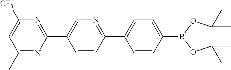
C1(C)=NC(C2=CN=C(C3=CC=C(B4OC(C)(C)C(C)(C)O4)C=C3)C=C2)=NC([CF3])=C1
